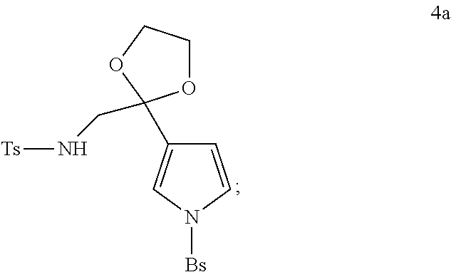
C1=CN([Bs])C=C1C1(CN[Ts])OCCO1
